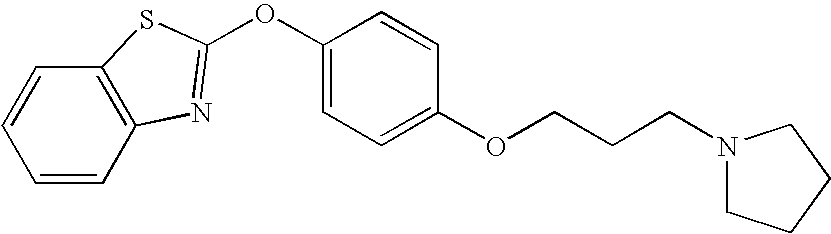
C1=CC2=C(C=C1)SC(OC1=CC=C(OCCCN3CCCC3)C=C1)=N2
